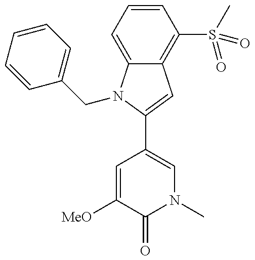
C12=C(S(C)(=O)=O)C=CC=C1N(CC1=CC=CC=C1)C(C1=CN(C)C(=O)C([MeO])=C1)=C2
